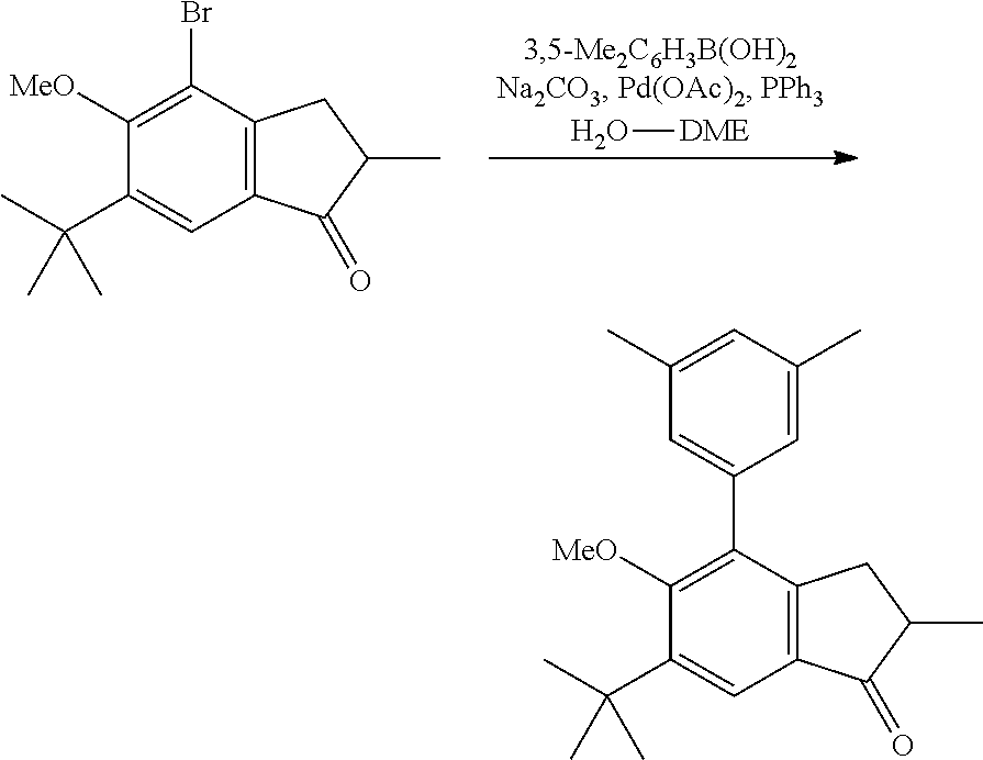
C1([MeO])=C(C2=CC(C)=CC(C)=C2)C2=C(C=C1C(C)(C)C)C(=O)C(C)C2.C1([MeO])=C(Br)C2=C(C=C1C(C)(C)C)C(=O)C(C)C2.O[DME]
